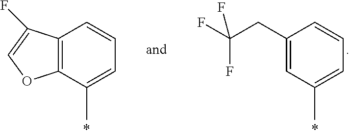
C1(C)=CC=CC(CC(F)(F)F)=C1.C1(C)=CC=CC2=C1OC=C2F
